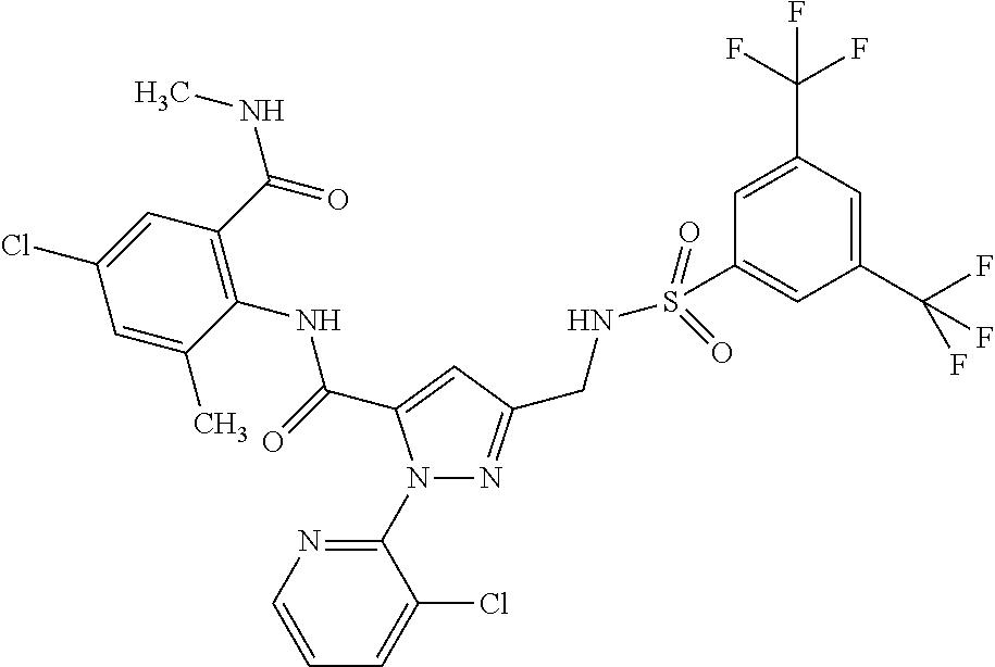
N1(C2=NC=CC=C2Cl)N=C(CNS(C2=CC(C(F)(F)F)=CC(C(F)(F)F)=C2)(=O)=O)C=C1C(=O)NC1=C(C(NC)=O)C=C(Cl)C=C1C
